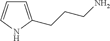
C1=C(CCCN)NC=C1
